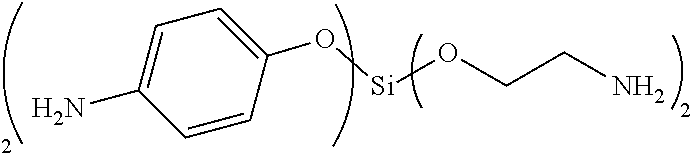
C1=C(N)C=CC(O[Si]OCCN)=C1
